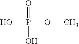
OP(OC)(=O)O
